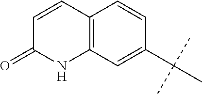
C1=CC2=C(NC1=O)C=C(C(C)(C)C)C=C2
